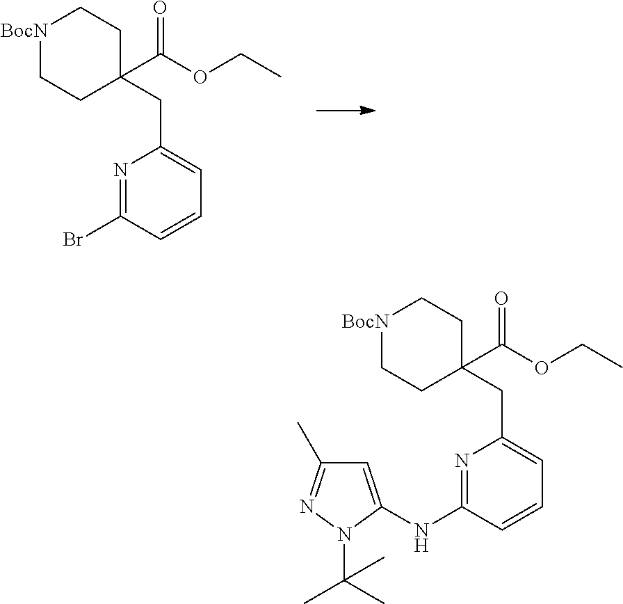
[BocN]1CCC(C(OCC)=O)(CC2=CC=CC(Br)=N2)CC1.[BocN]1CCC(C(OCC)=O)(CC2=CC=CC(NC3=CC(C)=NN3C(C)(C)C)=N2)CC1
